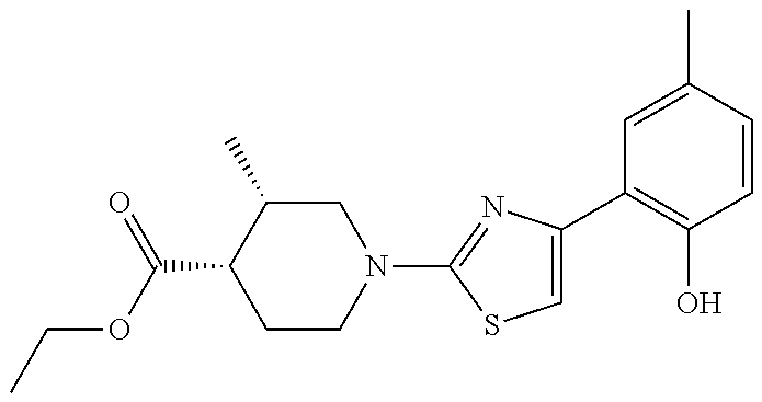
CCOC(C1CCN(C2=NC(C3=C(O)C=CC(C)=C3)=CS2)CC1C)=O
